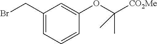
C1(CBr)=CC=CC(OC([CO2Me])(C)C)=C1
